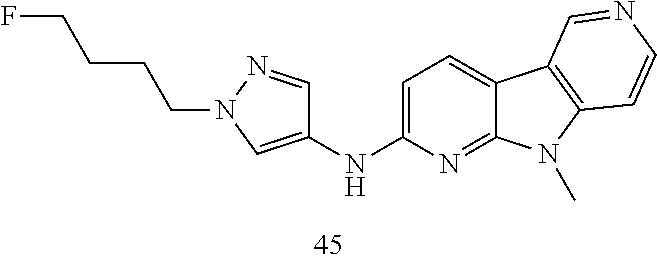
C1=C(NC2=CN(CCCCF)N=C2)N=C2C(=C1)C1=C(N2C)C=CN=C1
